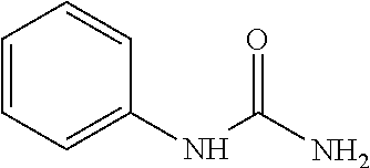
C1=CC=CC=C1NC(N)=O
